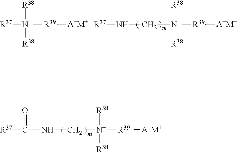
[R37][N+]([R39][A-M+])([R38])[R38].C([N+]([R39][A-M+])([R38])[R38])N[R37].C([N+]([R39][A-M+])([R38])[R38])NC([R37])=O
